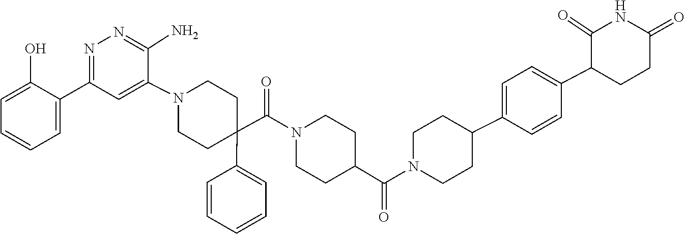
C1=C(C2CCN(C(C3CCN(C(C4(C5=CC=CC=C5)CCN(C5=CC(C6=CC=CC=C6O)=NN=C5N)CC4)=O)CC3)=O)CC2)C=CC(C2C(=O)NC(=O)CC2)=C1
